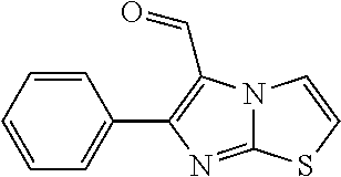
C1=CC=CC=C1C1=C(C=O)N2C(=N1)SC=C2
